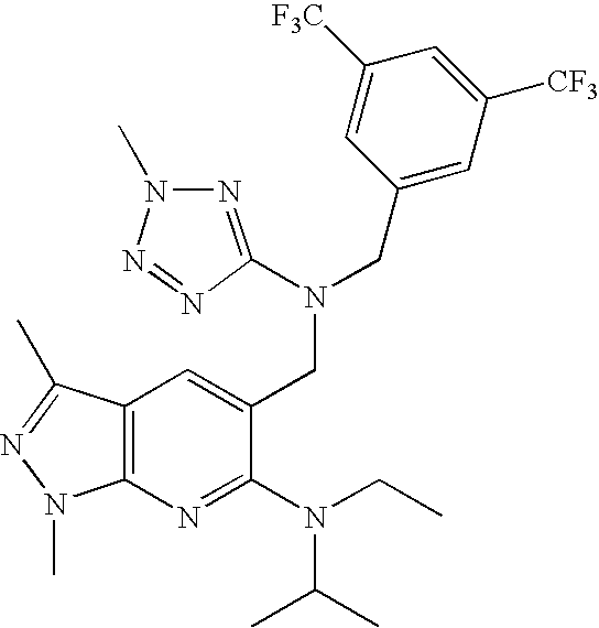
N1=C(N(CC2=CC3=C(N=C2N(C(C)C)CC)N(C)N=C3C)CC2=CC([CF3])=CC([F3C])=C2)N=NN1C
